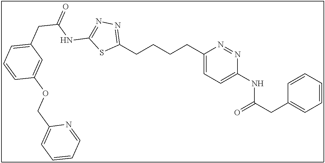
C1(CCCCC2=CC=C(NC(CC3=CC=CC=C3)=O)N=N2)=NN=C(NC(CC2=CC=CC(OCC3=CC=CC=N3)=C2)=O)S1
